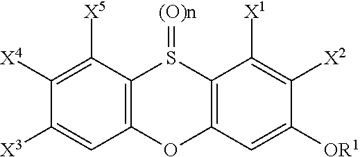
C1([X4])=C([X5])C2=C(C=C1[X3])OC1=C(S2=[(O)n])C([X1])=C([X2])C([OR1])=C1
